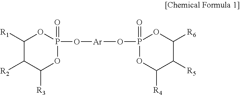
C1([R1])C([R2])C([R3])OP(=O)(O[Ar]OP2(=O)OC([R4])C([R5])C([R6])O2)O1
